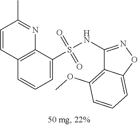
C1=CC=C(S(NC2=NOC3=CC=CC(OC)=C23)(=O)=O)C2=C1C=CC(C)=N2
